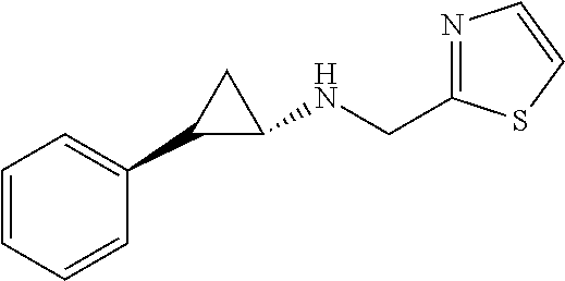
C1=CC=CC(C2C(NCC3=NC=CS3)C2)=C1
